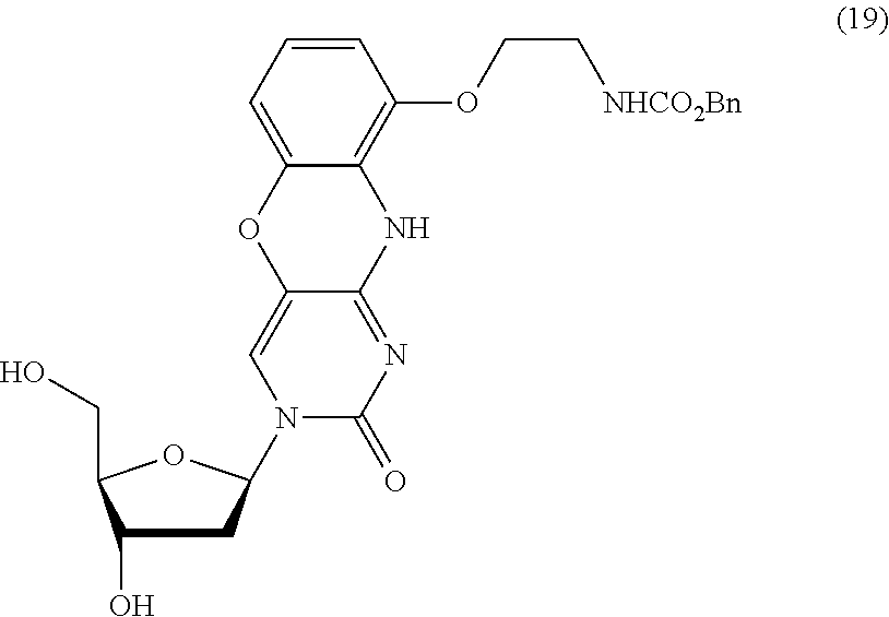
C12=CC=CC(OCC[NHCO2Bn])=C1NC1=NC(=O)N(C3CC(O)C(CO)O3)C=C1O2
